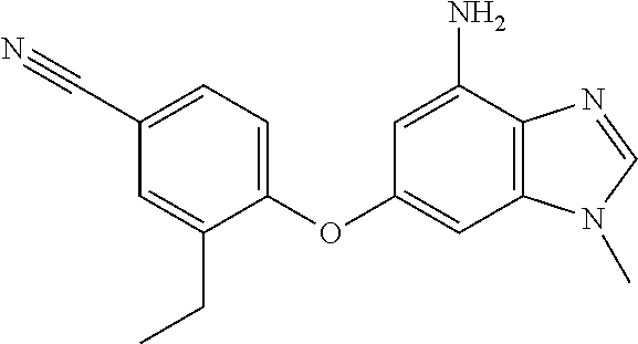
C1=C(OC2=CC3=C(C(N)=C2)N=CN3C)C(CC)=CC(C#N)=C1
